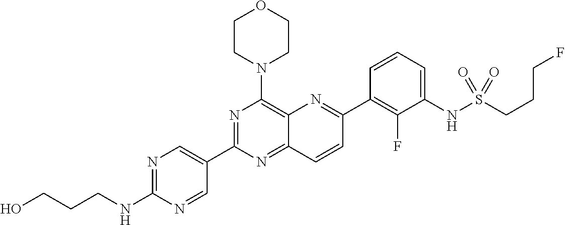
N1=C(NCCCO)N=CC(C2=NC(N3CCOCC3)=C3C(=N2)C=CC(C2=C(F)C(NS(=O)(=O)CCCF)=CC=C2)=N3)=C1
